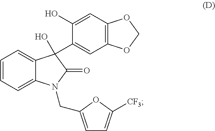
C1(O)=CC2=C(C=C1C1(O)C3=CC=CC=C3N(CC3=CC=C([CF3])O3)C1=O)OCO2
